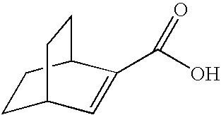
C1C2C=C(C(O)=O)C(C1)CC2
